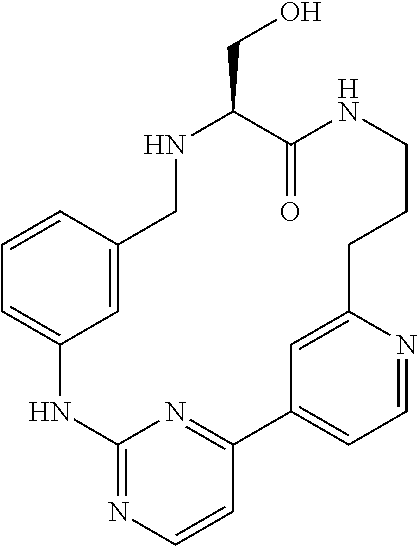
C1=CC2=CC(=C1)NC1=NC=CC(=N1)C1=CC=NC(=C1)CCCNC(=O)C(CO)NC2
